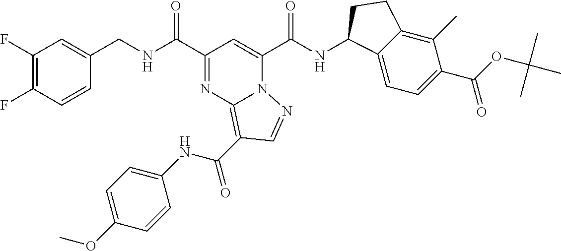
C1(F)=C(F)C=CC(CNC(=O)C2=NC3=C(C(=O)NC4=CC=C(OC)C=C4)C=NN3C(C(NC3C4=CC=C(C(OC(C)(C)C)=O)C(C)=C4CC3)=O)=C2)=C1
